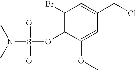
C1(OC)=CC(CCl)=CC(Br)=C1OS(=O)(=O)N(C)C
